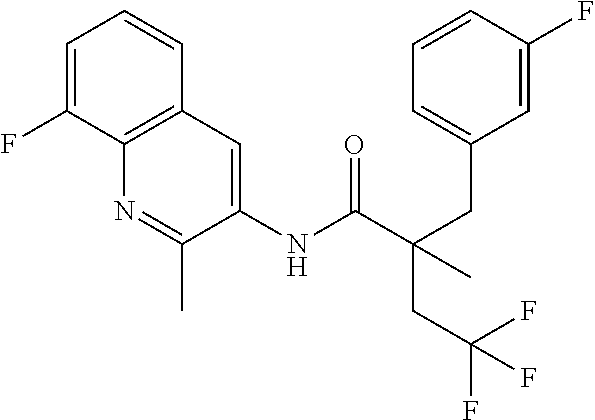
C1=C(F)C2=C(C=C1)C=C(NC(C(CC1=CC=CC(F)=C1)(C)CC(F)(F)F)=O)C(C)=N2
